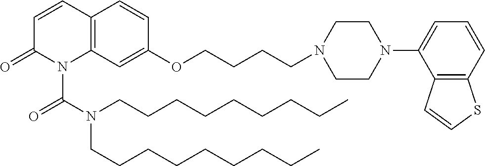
C1=CC2=C(N(C(N(CCCCCCCCC)CCCCCCCCC)=O)C1=O)C=C(OCCCCN1CCN(C3=CC=CC4=C3C=CS4)CC1)C=C2
